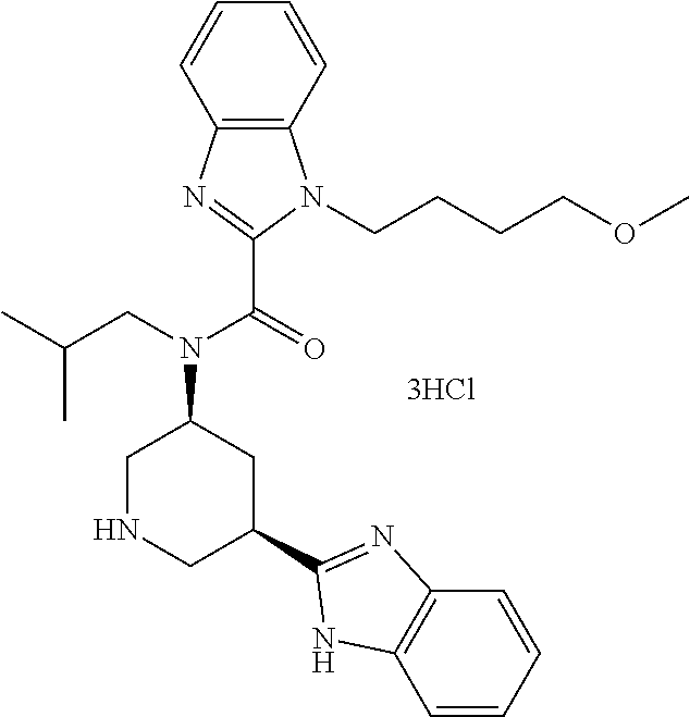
C12=C(N=C(C(=O)N(CC(C)C)C3CNCC(C4=NC5=C(C=CC=C5)N4)C3)N1CCCCOC)C=CC=C2
